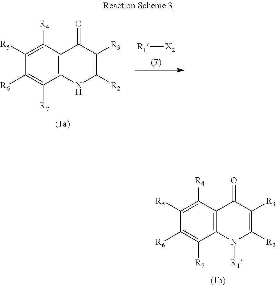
C12=C(C([R4])=C([R5])C([R6])=C1[R7])C(=O)C([R3])=C([R2])N2[R1].C12=C(C([R4])=C([R5])C([R6])=C1[R7])C(=O)C([R3])=C([R2])N2.[R1][X2]
